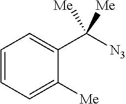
C([N3])([Me])([Me])C1=CC=CC=C1[Me]
